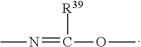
CN=C([R39])OC
